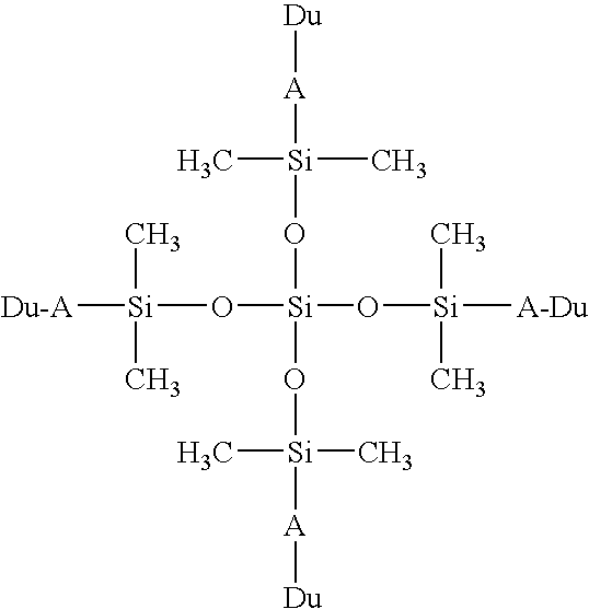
[Du][A][Si](O[Si](O[Si]([A][Du])(C)C)(O[Si]([Du-A])(C)C)O[Si]([A-Du])(C)C)(C)C
